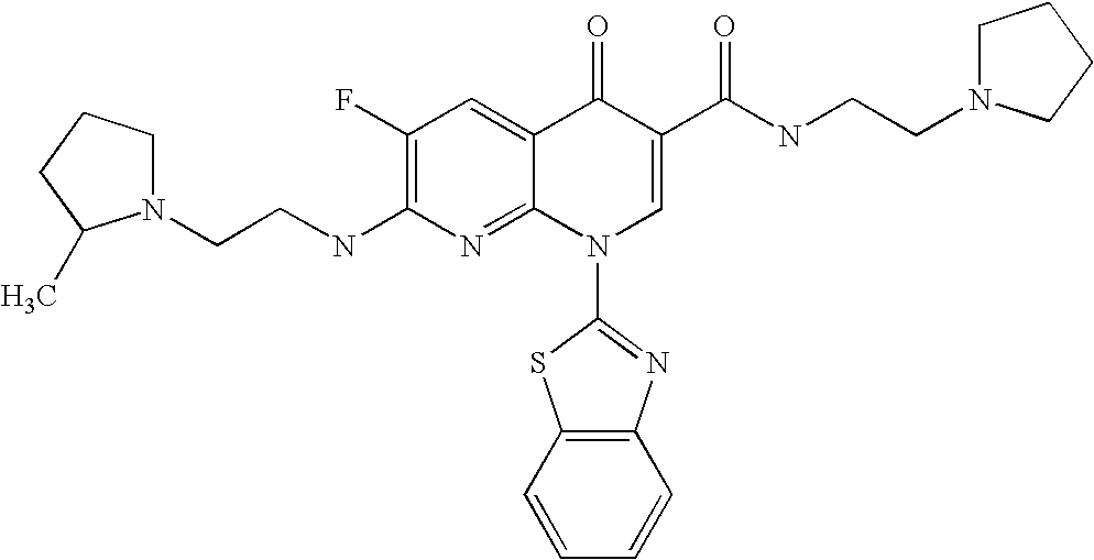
C1N(CCNC2=C(F)C=C3C(=N2)N(C2=NC4=C(C=CC=C4)S2)C=C(C(NCCN2CCCC2)=O)C3=O)C(C)CC1
